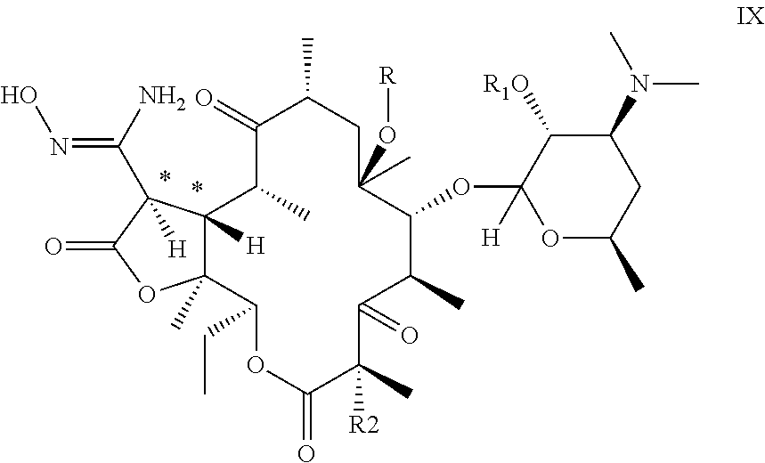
C12([H])C(C)(C(CC)OC(=O)C([R2])(C)C(=O)C(C)C(OC3([H])OC(C)CC(N(C)C)C3[R1O])C(O[R])(C)CC(C)C(=O)C1C)OC(=O)C2([H])C(N)=NO
